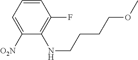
C1=CC=C([O2N])C(NCCCCOC)=C1F
